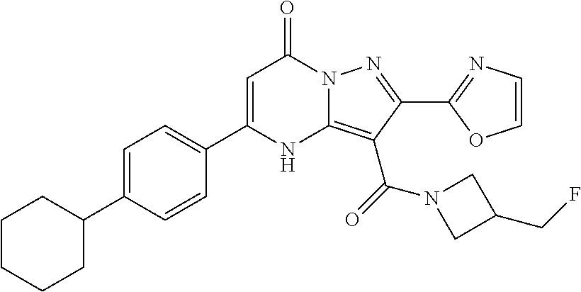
C1=C(C2=CC=C(C3CCCCC3)C=C2)NC2=C(C(N3CC(CF)C3)=O)C(C3=NC=CO3)=NN2C1=O
